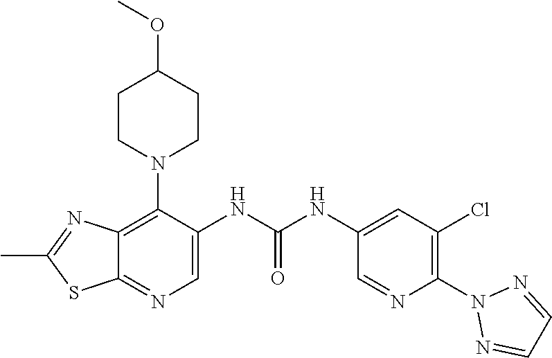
C12=C(N3CCC(OC)CC3)C(NC(NC3=CC(Cl)=C(N4N=CC=N4)N=C3)=O)=CN=C1SC(C)=N2
